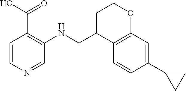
C1(C2CC2)=CC2=C(C=C1)C(CNC1=C(C(O)=O)C=CN=C1)CCO2
